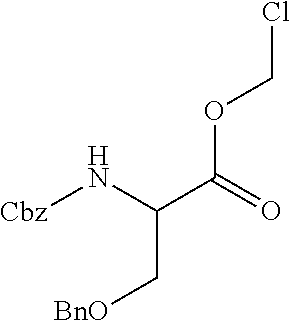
[Cbz]NC(C(=O)OCCl)C[BnO]
